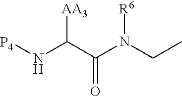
[P4]NC(C(N(CC)[R6])=O)[AA3]
